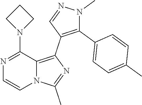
C1=CN2C(=C(C3=C(C4=CC=C(C)C=C4)N(C)N=C3)N=C2C)C(N2CCC2)=N1
